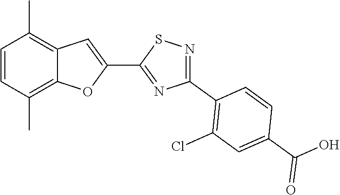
C1=CC(C)=C2C(=C1C)C=C(C1=NC(C3=C(Cl)C=C(C(O)=O)C=C3)=NS1)O2
